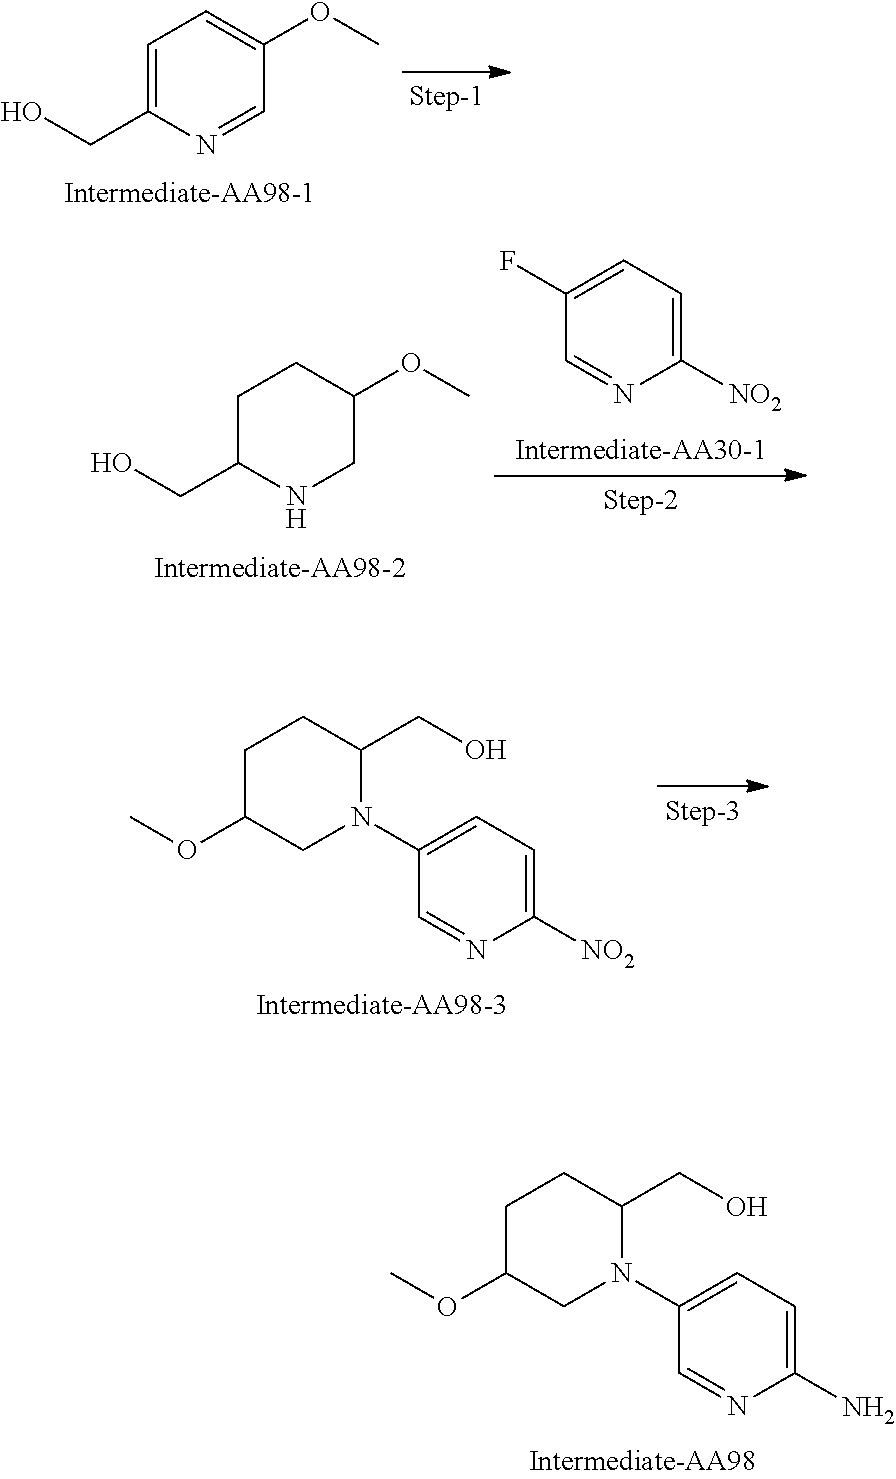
C1C(OC)CN(C2=CC=C(N)N=C2)C(CO)C1.C1=C(CO)N=CC(OC)=C1.C1C(CO)NCC(OC)C1.C1(F)=CC=C([NO2])N=C1.C1C(OC)CN(C2=CC=C([NO2])N=C2)C(CO)C1
